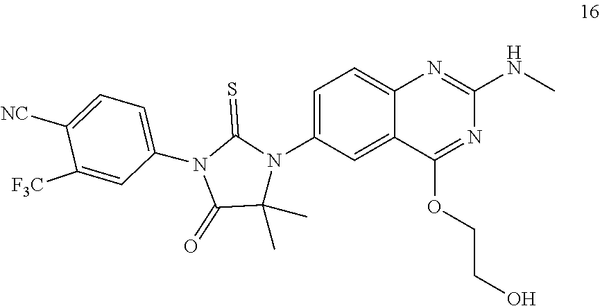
C12=CC(N3C(=S)N(C4=CC=C([NC])C([F3C])=C4)C(=O)C3(C)C)=CC=C1N=C(NC)N=C2OCCO
